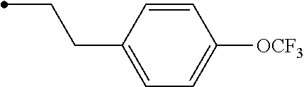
CCCC1=CC=C([OCF3])C=C1
